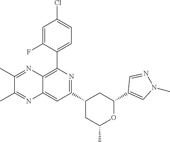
C1(C2=CN(C)N=C2)OC(C)CC(C2=NC(C3=CC=C(Cl)C=C3F)=C3C(=C2)N=C(C)C(C)=N3)C1
